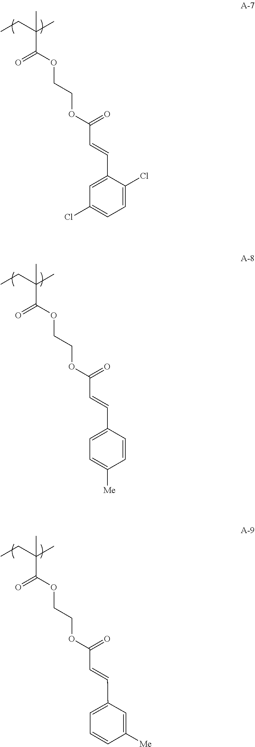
C1=C(C=CC(OCCOC(C(CC)(C)C)=O)=O)C(Cl)=CC=C1Cl.C1=C(C=CC(OCCOC(C(CC)(C)C)=O)=O)C=CC([Me])=C1.C1(C=CC(OCCOC(C(CC)(C)C)=O)=O)=CC=CC([Me])=C1
